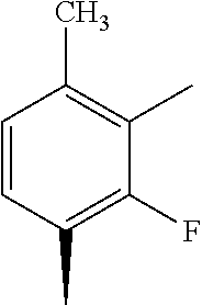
C1=CC(C)=C(F)C(C)=C1C
